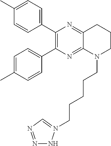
C1(C2=C(C3=CC=C(C)C=C3)N=C3C(=N2)CCCN3CCCCCN2=CN=NN2)=CC=C(C)C=C1
